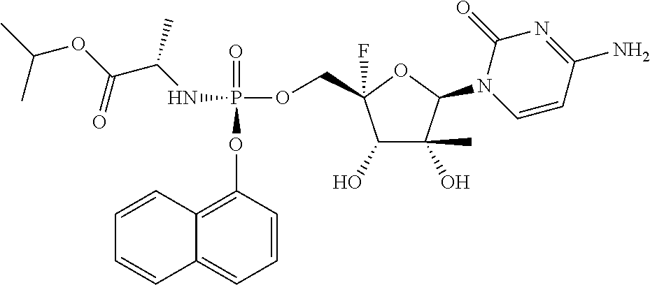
C12=CC=CC(OP(=O)(OCC3(F)C(O)C(O)(C)C(N4C=CC(N)=NC4=O)O3)NC(C)C(=O)OC(C)C)=C1C=CC=C2
